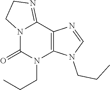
N12C(=O)N(CCC)C3=C(C1=NCC2)N=CN3CCC
